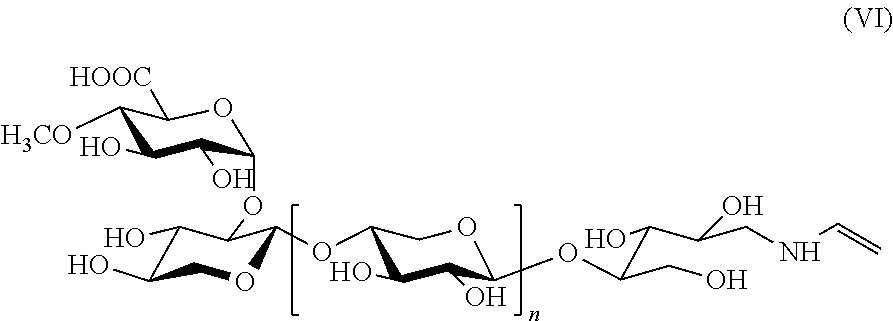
C1([H3CO])C(O)C(O)C(OC2C(O)C(O)COC2OC2C(O)C(O)C(OC(C(C(CNC=C)O)O)CO)OC2)OC1[HOOC]
